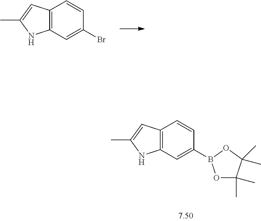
C12=C(C=C(B3OC(C)(C)C(C)(C)O3)C=C1)NC(C)=C2.C12=C(C=C(Br)C=C1)NC(C)=C2
